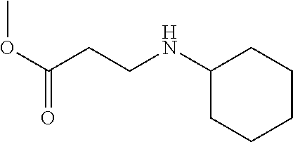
N(CCC(OC)=O)C1CCCCC1
